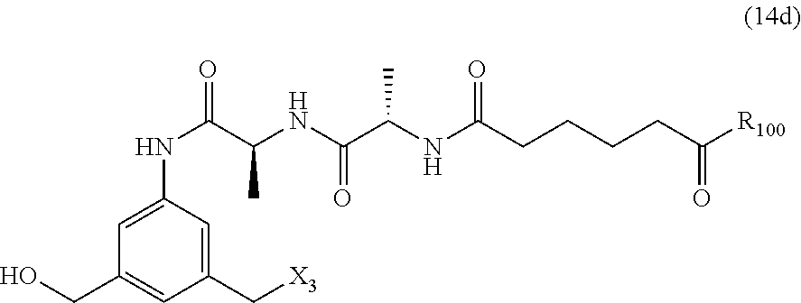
C1(C[X3])=CC(NC(C(C)NC(C(NC(CCCCC([R100])=O)=O)C)=O)=O)=CC(CO)=C1
